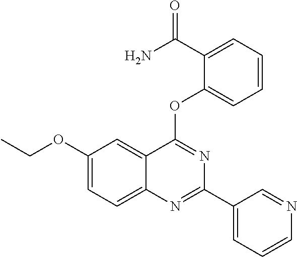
C1(OCC)=CC=C2C(=C1)C(OC1=CC=CC=C1C(N)=O)=NC(C1=CC=CN=C1)=N2
